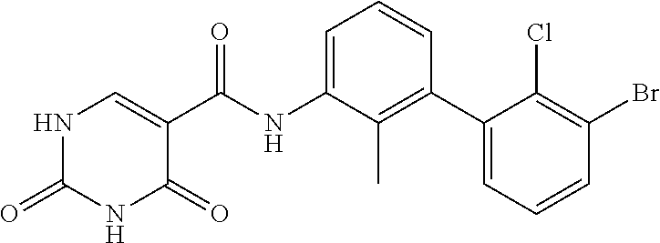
N1C(=O)NC(=O)C(C(=O)NC2=CC=CC(C3=CC=CC(Br)=C3Cl)=C2C)=C1
